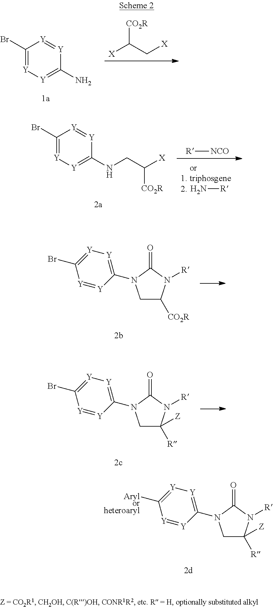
[X]C(C[X])[CO2R].C1(Br)=[Y][Y]=C(N)[Y]=[Y]1.N[R].[R][NCO].C1(Br)=[Y][Y]=C(NCC([X])[CO2R])[Y]=[Y]1.C1C([CO2R])N([R])C(=O)N1C1=[Y][Y]=C(Br)[Y]=[Y]1.C1C([R])([Z])N([R])C(=O)N1C1=[Y][Y]=C(Br)[Y]=[Y]1.C1C([R])([Z])N([R])C(=O)N1C1=[Y][Y]=C([Arylorheteroaryl])[Y]=[Y]1
